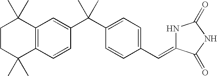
C1CC(C)(C)C2=C(C1(C)C)C=C(C(C1=CC=C(C=C3NC(=O)NC3=O)C=C1)(C)C)C=C2
